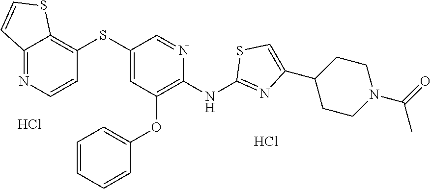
Cl.C1(SC2=C3C(=NC=C2)C=CS3)=CC(OC2=CC=CC=C2)=C(NC2=NC(C3CCN(C(=O)C)CC3)=CS2)N=C1.Cl
